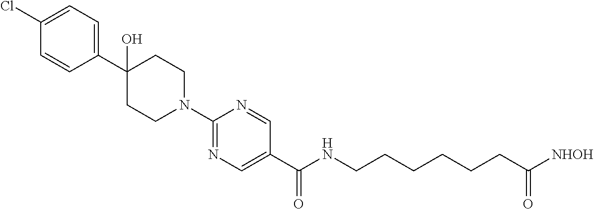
C1(N2CCC(C3=CC=C(Cl)C=C3)(O)CC2)=NC=C(C(=O)NCCCCCCC([NHOH])=O)C=N1
